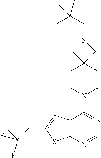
N1(CC(C)(C)C)CC2(C1)CCN(C1=NC=NC3=C1C=C(CC(F)(F)F)S3)CC2
